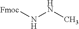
N(NC)[Fmoc]
